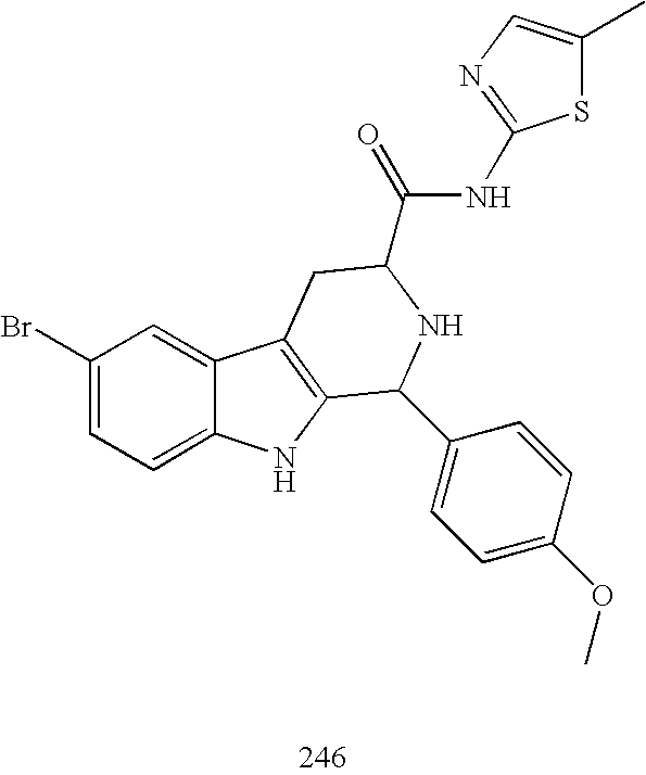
C1(Br)=CC=C2C(=C1)C1=C(N2)C(C2=CC=C(OC)C=C2)NC(C(NC2=NC=C(C)S2)=O)C1
